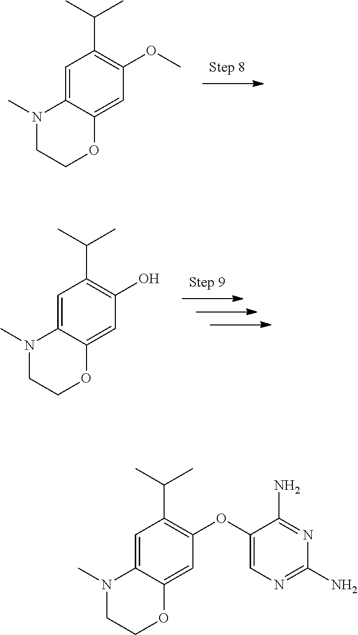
C1=C2C(=CC(OC)=C1C(C)C)OCCN2C.C1=C2C(=CC(O)=C1C(C)C)OCCN2C.C1=C2C(=CC(OC3=CN=C(N)N=C3N)=C1C(C)C)OCCN2C
